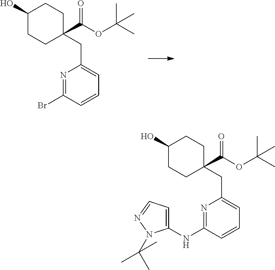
OC1CCC(CC2=CC=CC(NC3=CC=NN3C(C)(C)C)=N2)(C(OC(C)(C)C)=O)CC1.OC1CCC(CC2=CC=CC(Br)=N2)(C(OC(C)(C)C)=O)CC1
